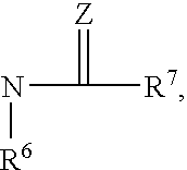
N(C([R7])=[Z])[R6]
